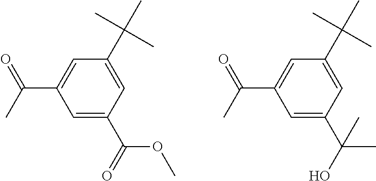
C1=C(C(C)(C)C)C=C(C(=O)C)C=C1C(=O)OC.C1=C(C(C)(C)C)C=C(C(=O)C)C=C1C(O)(C)C
